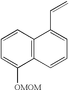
C12=C(C=CC=C1[OMOM])C(C=C)=CC=C2
